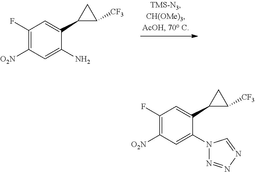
C1(F)=C([O2N])C=C(N)C(C2C([CF3])C2)=C1.C1(F)=C([O2N])C=C(N2N=NN=C2)C(C2C([CF3])C2)=C1
